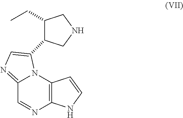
C12=C(N3C(=NC=C3C3C(CC)CNC3)C=N1)C=CN2
